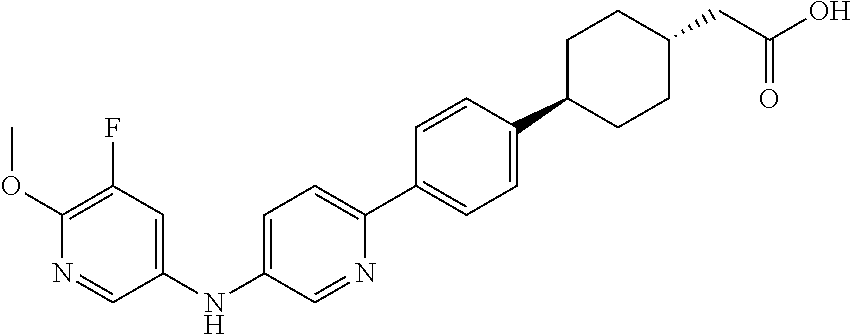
C1(NC2=CC=C(C3=CC=C(C4CCC(CC(=O)O)CC4)C=C3)N=C2)=CC(F)=C(OC)N=C1
